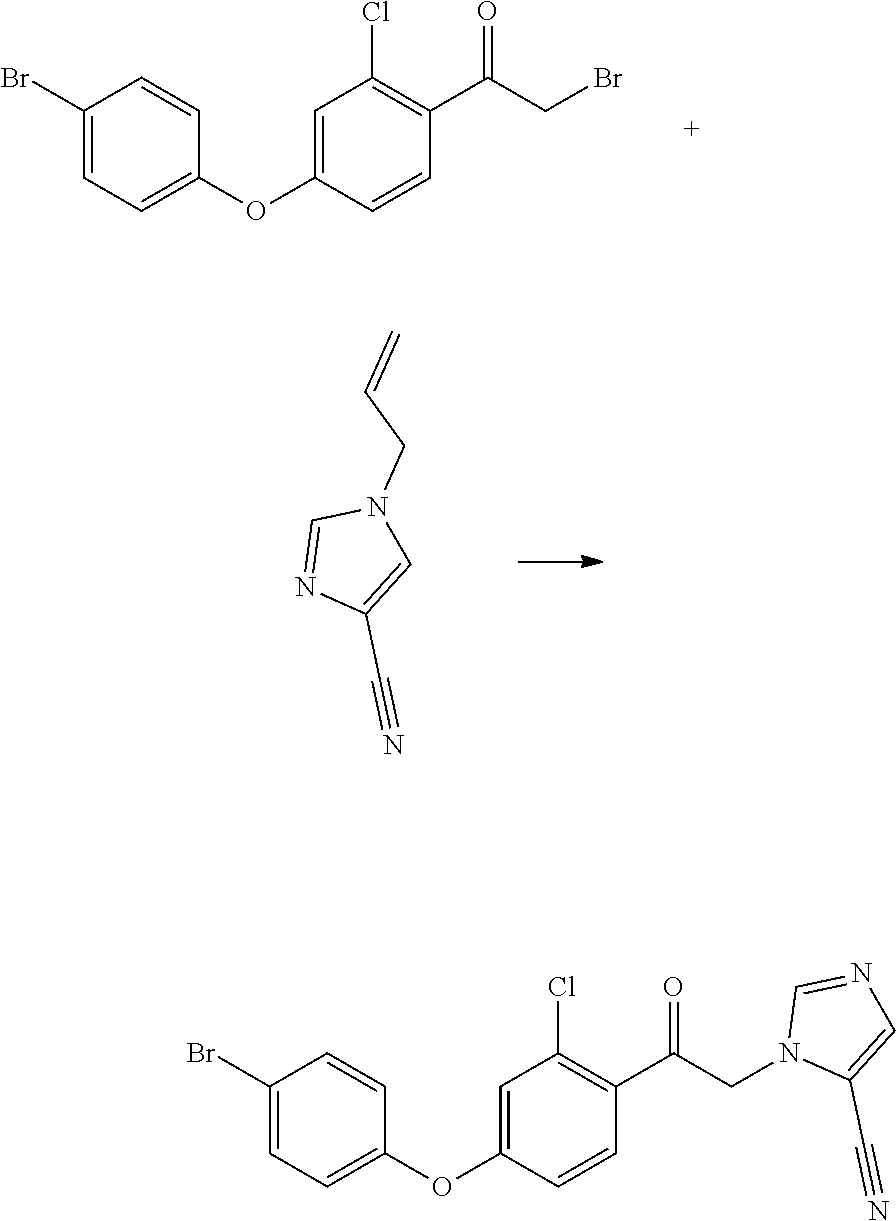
C1(Br)=CC=C(OC2=CC(Cl)=C(C(CBr)=O)C=C2)C=C1.N1=CN(CC=C)C=C1C#N.C1(Br)=CC=C(OC2=CC(Cl)=C(C(CN3C(C#N)=CN=C3)=O)C=C2)C=C1
